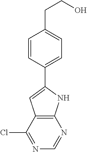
C12=C(C(Cl)=NC=N1)C=C(C1=CC=C(CCO)C=C1)N2
